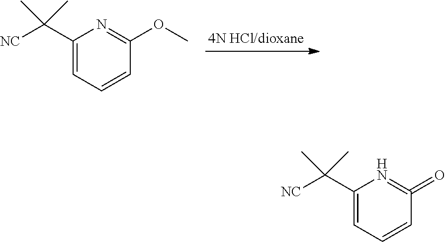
N1=C(OC)C=CC=C1C([NC])(C)C.N1=C(=O)C=CC=C1C([NC])(C)C
